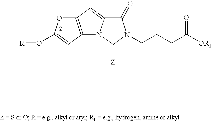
C12=C(C=C(O[R])O1)N1C(=C2)C(=O)N(CCCC([OR1])=O)C1=[Z]
